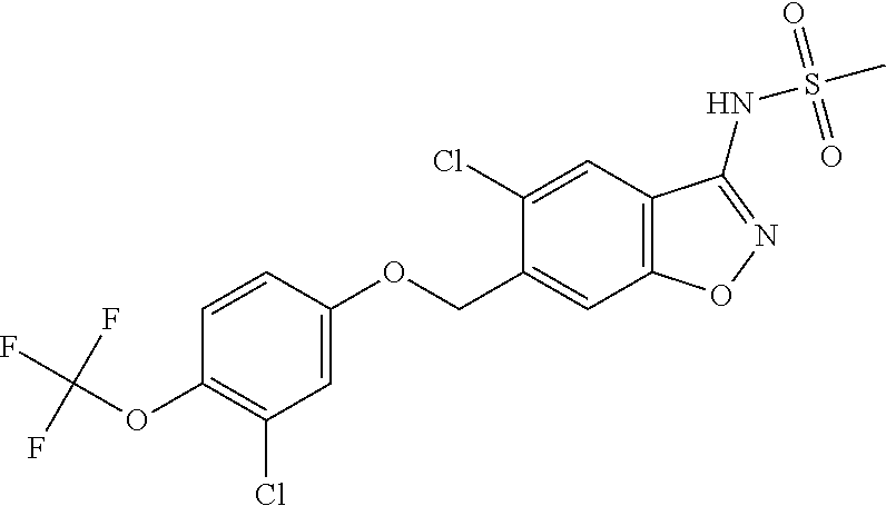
C1(Cl)=CC2=C(C=C1COC1=CC(Cl)=C(OC(F)(F)F)C=C1)ON=C2NS(C)(=O)=O
